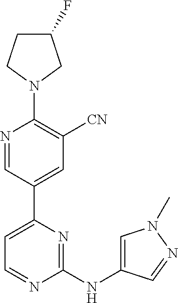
C1(F)CCN(C2=C([CN])C=C(C3=CC=NC(NC4=CN(C)N=C4)=N3)C=N2)C1
